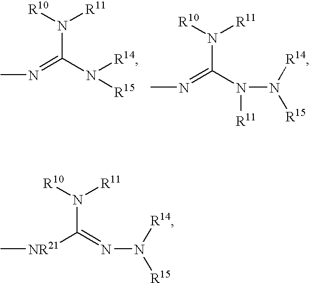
N(C(N([R14])[R15])=NC)([R10])[R11].N(C(N(N([R14])[R15])[R11])=NC)([R10])[R11].N(C(=NN([R14])[R15])[NR21]C)([R10])[R11]
